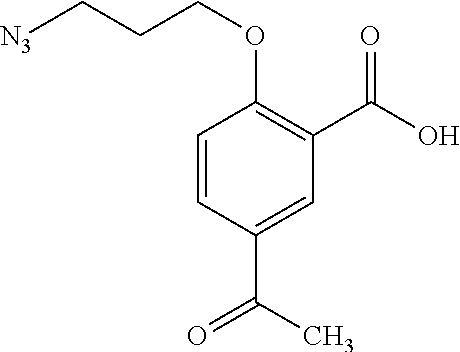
C1=CC(C(C)=O)=CC(C(O)=O)=C1OCCC[N3]
